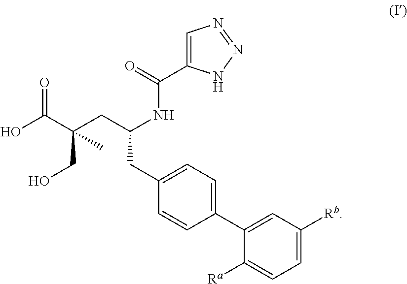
OC(C(CC(NC(C1=CN=NN1)=O)CC1=CC=C(C2=CC([Rb])=CC=C2[Ra])C=C1)(CO)C)=O
